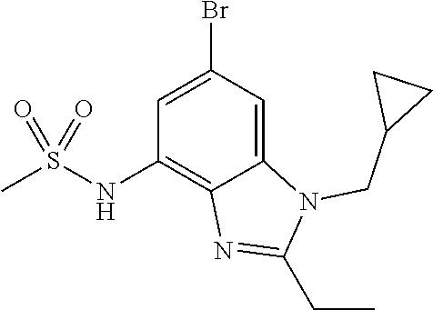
C12=CC(Br)=CC(NS(C)(=O)=O)=C1N=C(CC)N2CC1CC1
